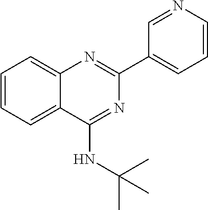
C1=CC=C2C(=C1)N=C(C1=CC=CN=C1)N=C2NC(C)(C)C
